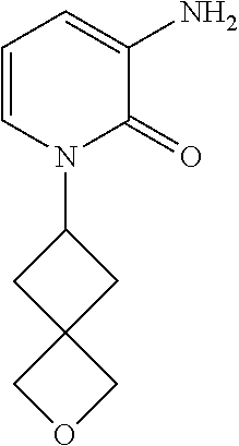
C1=CN(C2CC3(C2)COC3)C(=O)C(N)=C1
